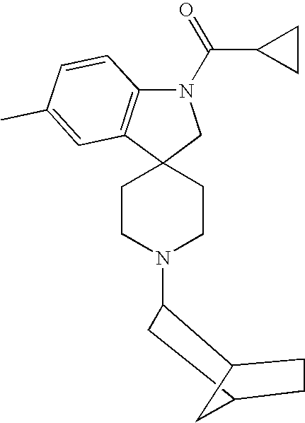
N1(C(C2CC2)=O)C2=C(C3(C1)CCN(C1C4CCC(C1)C4)CC3)C=C(C)C=C2
